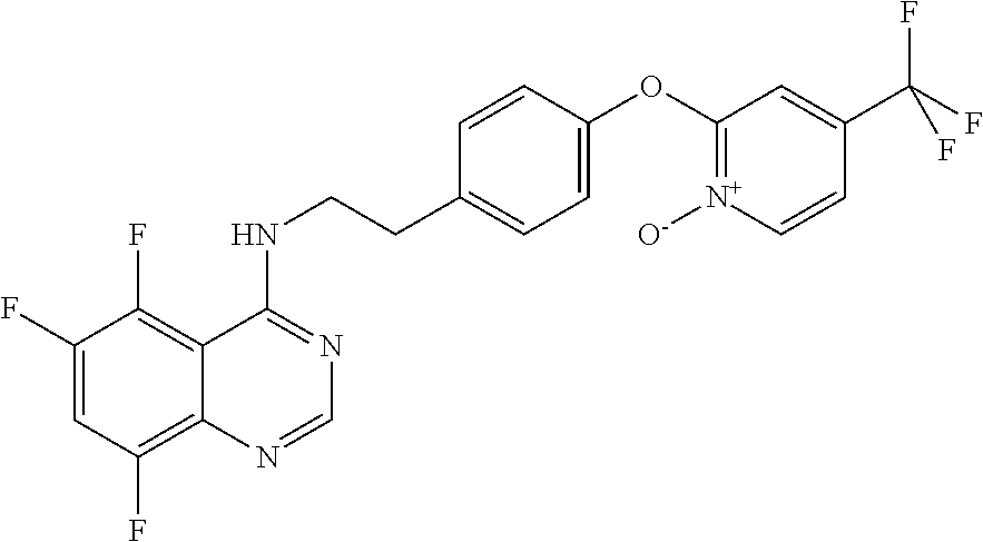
C1(F)=CC(F)=C2C(=C1F)C(NCCC1=CC=C(OC3=[N+]([O-])C=CC(C(F)(F)F)=C3)C=C1)=NC=N2
